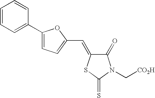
C1(C2=CC=CC=C2)=CC=C(C=C2C(=O)N(C[CO2H])C(=S)S2)O1
